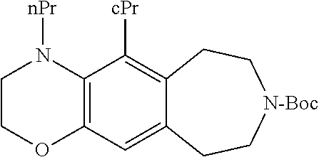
C1COC2=C(N1[nPr])C([cPr])=C1C(=C2)CC[N-Boc]CC1
